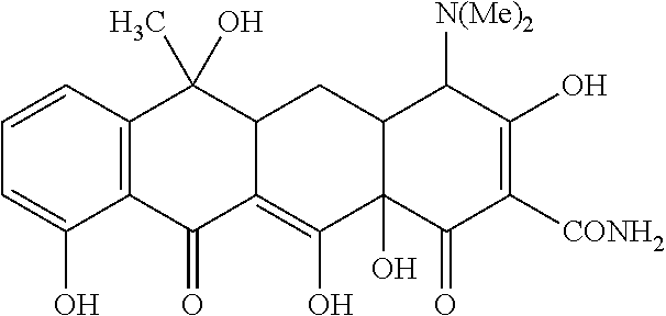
C1=CC2=C(C(O)=C1)C(=O)C1=C(O)C3(O)C(CC1C2(O)C)C([N(Me)2])C(O)=C([CONH2])C3=O
